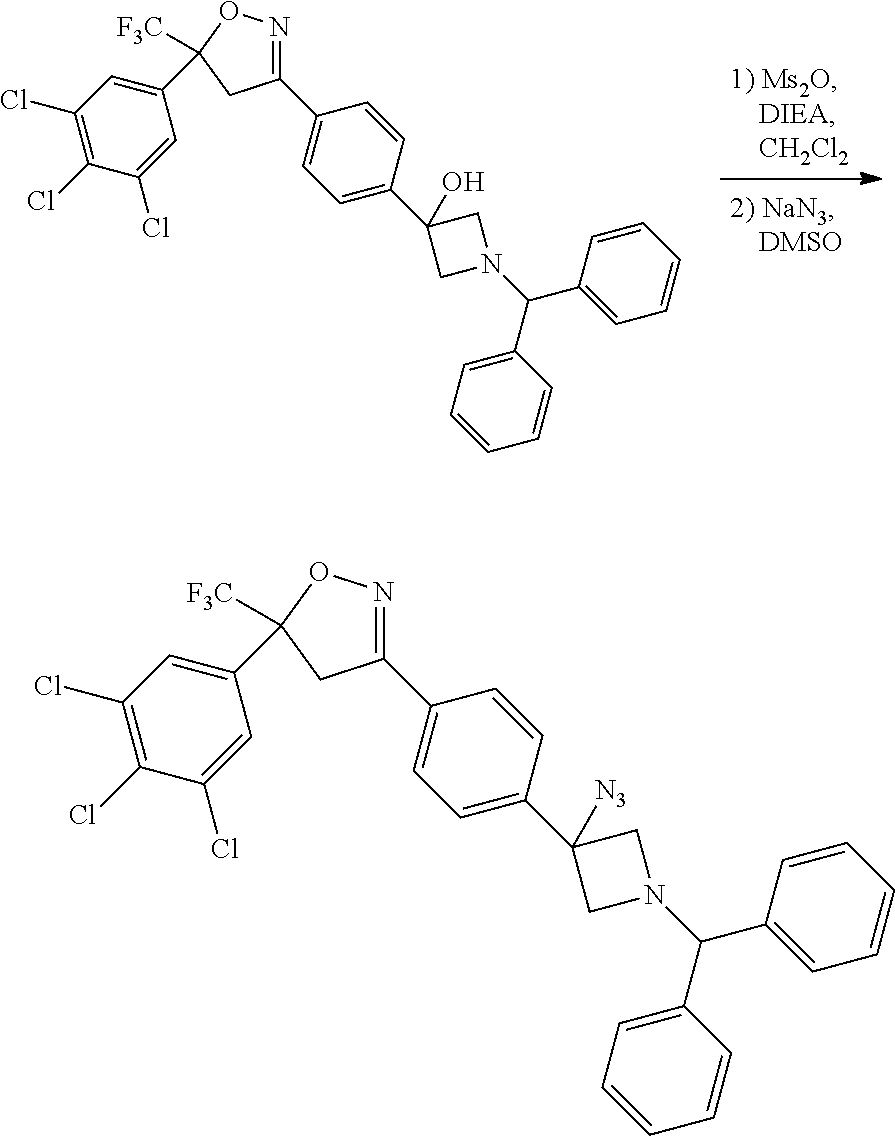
C1(C2([F3C])ON=C(C3=CC=C(C4(O)CN(C(C5=CC=CC=C5)C5=CC=CC=C5)C4)C=C3)C2)=CC(Cl)=C(Cl)C(Cl)=C1.C1(C2([F3C])ON=C(C3=CC=C(C4([N3])CN(C(C5=CC=CC=C5)C5=CC=CC=C5)C4)C=C3)C2)=CC(Cl)=C(Cl)C(Cl)=C1
